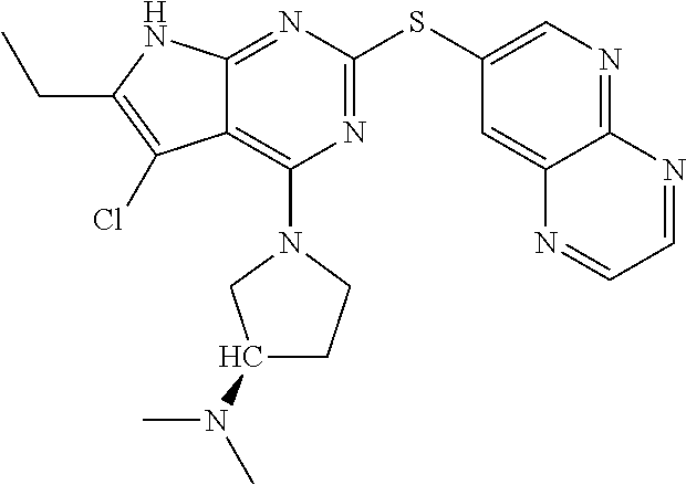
C12=C(N3CC(N(C)C)CC3)N=C(SC3=CN=C4C(=C3)N=CC=N4)N=C1NC(CC)=C2Cl
